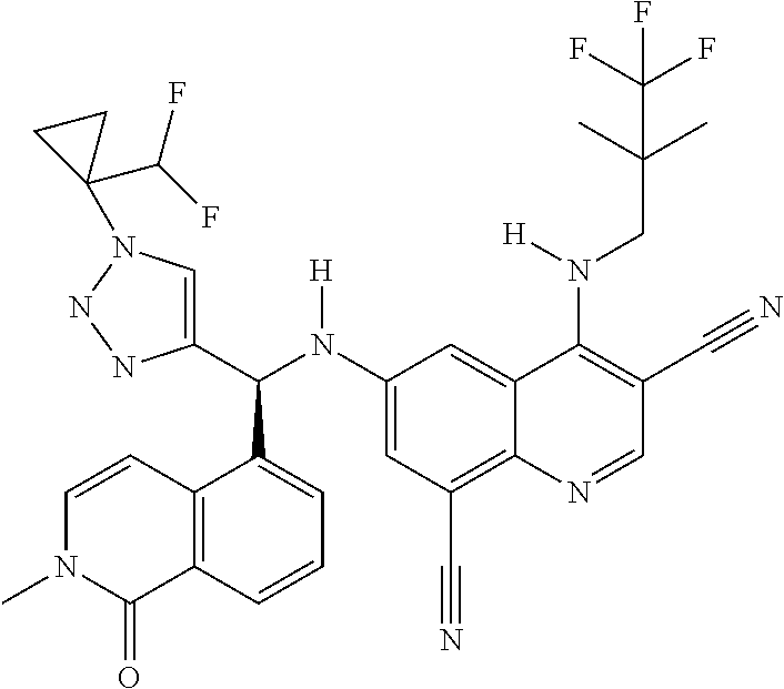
C1(N(C(C2=CN(C3(C(F)F)CC3)NN2)C2=CC=CC3=C2C=CN(C)C3=O)[H])=CC(C#N)=C2C(=C1)C(N(CC(C)(C)C(F)(F)F)[H])=C(C#N)C=N2
